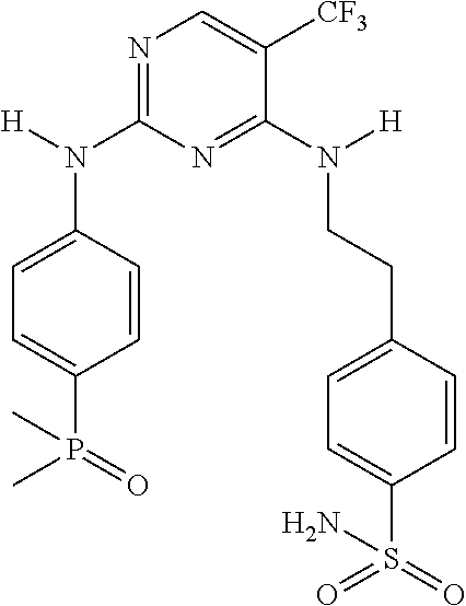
C1=CC(N([H])C2=NC=C([CF3])C(N([H])CCC3=CC=C(S(=O)(=O)N)C=C3)=N2)=CC=C1P(=O)(C)C
